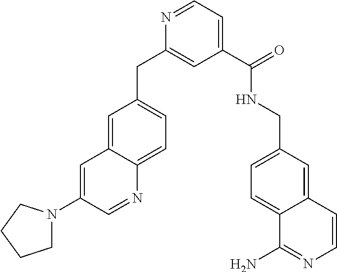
C1=C2C(=CC=C1CC1=CC(C(=O)NCC3=CC=C4C(=C3)C=CN=C4N)=CC=N1)N=CC(N1CCCC1)=C2
